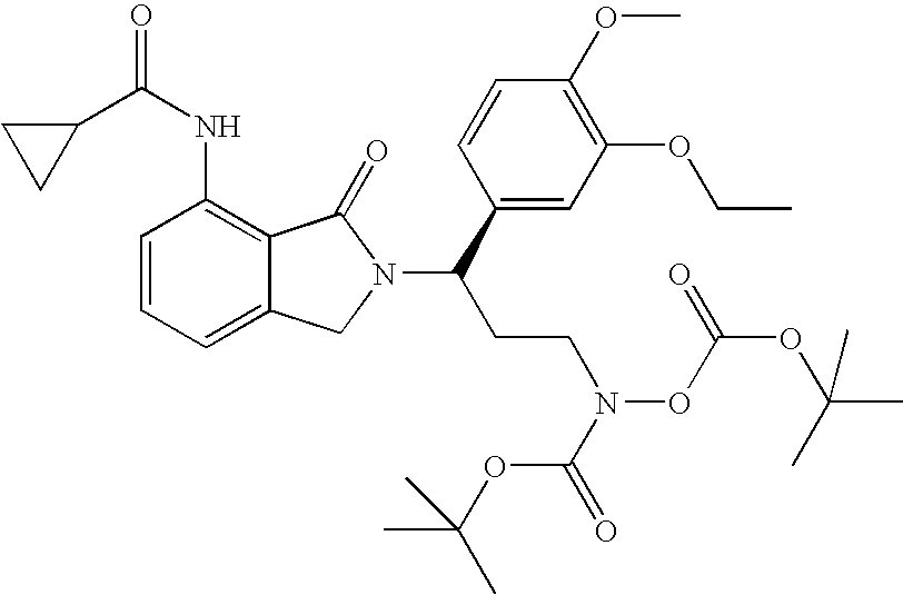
C1=CC=C2C(=C1NC(=O)C1CC1)C(=O)N(C(C1=CC(OCC)=C(OC)C=C1)CCN(OC(OC(C)(C)C)=O)C(OC(C)(C)C)=O)C2
